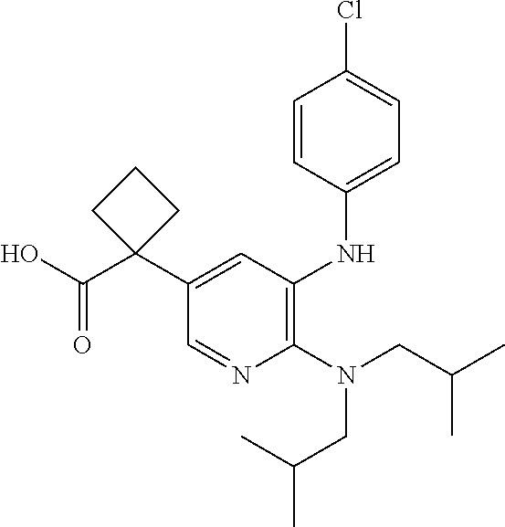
C1=NC(N(CC(C)C)CC(C)C)=C(NC2=CC=C(Cl)C=C2)C=C1C1(C(O)=O)CCC1
